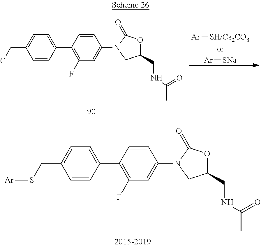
C1(C2=C(F)C=C(N3CC(CNC(C)=O)OC3=O)C=C2)=CC=C(CS[Ar])C=C1.[Ar][SH/Cs2CO3].[Ar][SNa].C1(C2=C(F)C=C(N3CC(CNC(C)=O)OC3=O)C=C2)=CC=C(CCl)C=C1
